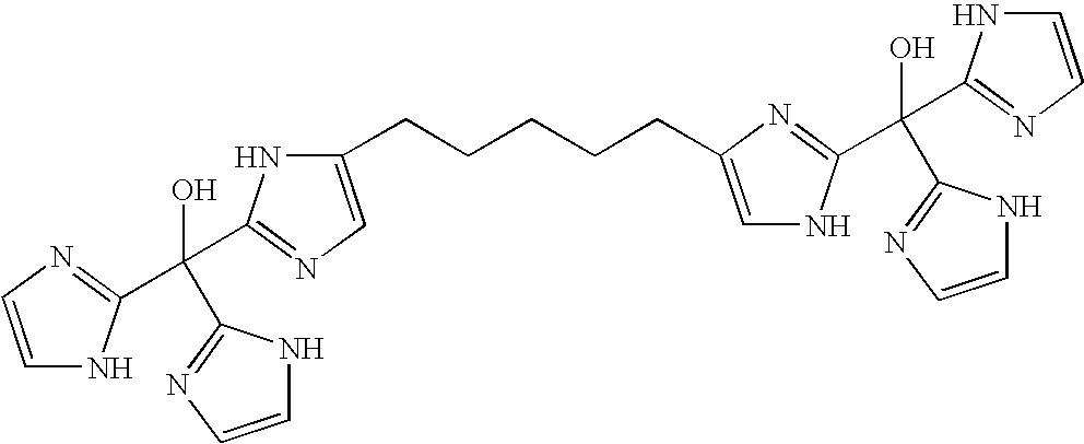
N1=C(C(C2=NC=C(CCCCCC3=CNC(C(C4=NC=CN4)(C4=NC=CN4)O)=N3)N2)(C2=NC=CN2)O)NC=C1
